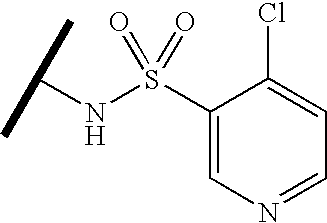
C1(S(NC(C)C)(=O)=O)=CN=CC=C1Cl
